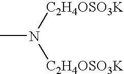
CN([C2H4OSO3K])[C2H4OSO3K]
